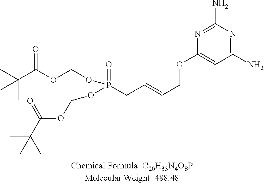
N1=C(N)N=C(N)C=C1OCC=CCP(OCOC(C(C)(C)C)=O)(=O)OCOC(C(C)(C)C)=O
